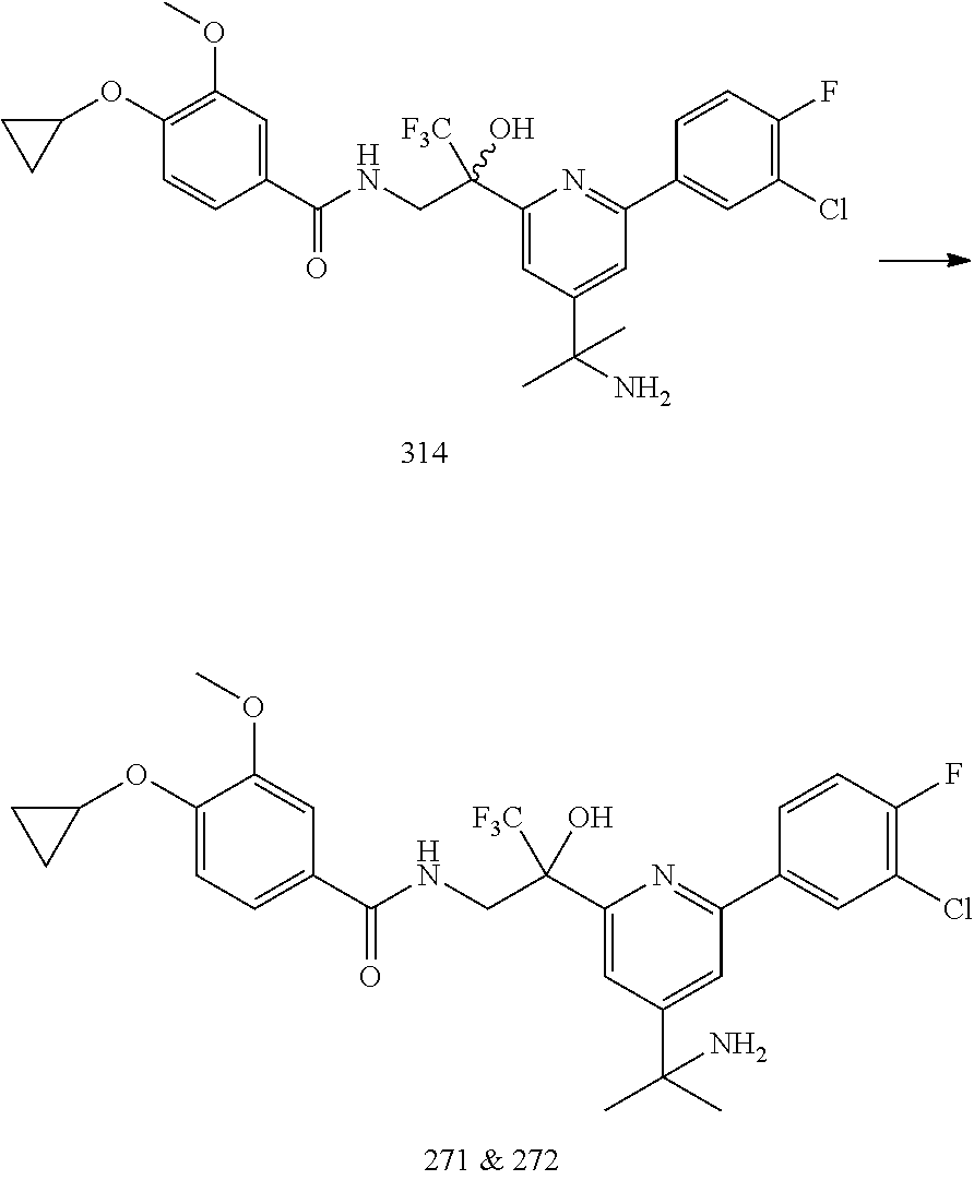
C1(C(CNC(=O)C2=CC=C(OC3CC3)C(OC)=C2)([F3C])O)=CC(C(C)(C)N)=CC(C2=CC(Cl)=C(F)C=C2)=N1.C1(C(CNC(=O)C2=CC(OC)=C(OC3CC3)C=C2)([F3C])O)=CC(C(C)(N)C)=CC(C2=CC(Cl)=C(F)C=C2)=N1
